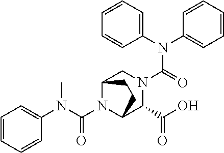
C(N1C2C(C(O)=O)N(C(=O)N(C3=CC=CC=C3)C3=CC=CC=C3)CC1CC2)(N(C1=CC=CC=C1)C)=O
